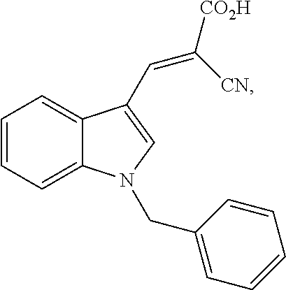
C1=CC=C2C(=C1)C(C=C([CO2H])[CN])=CN2CC1=CC=CC=C1
